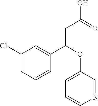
C1(C(OC2=CC=CN=C2)CC(O)=O)=CC(Cl)=CC=C1
